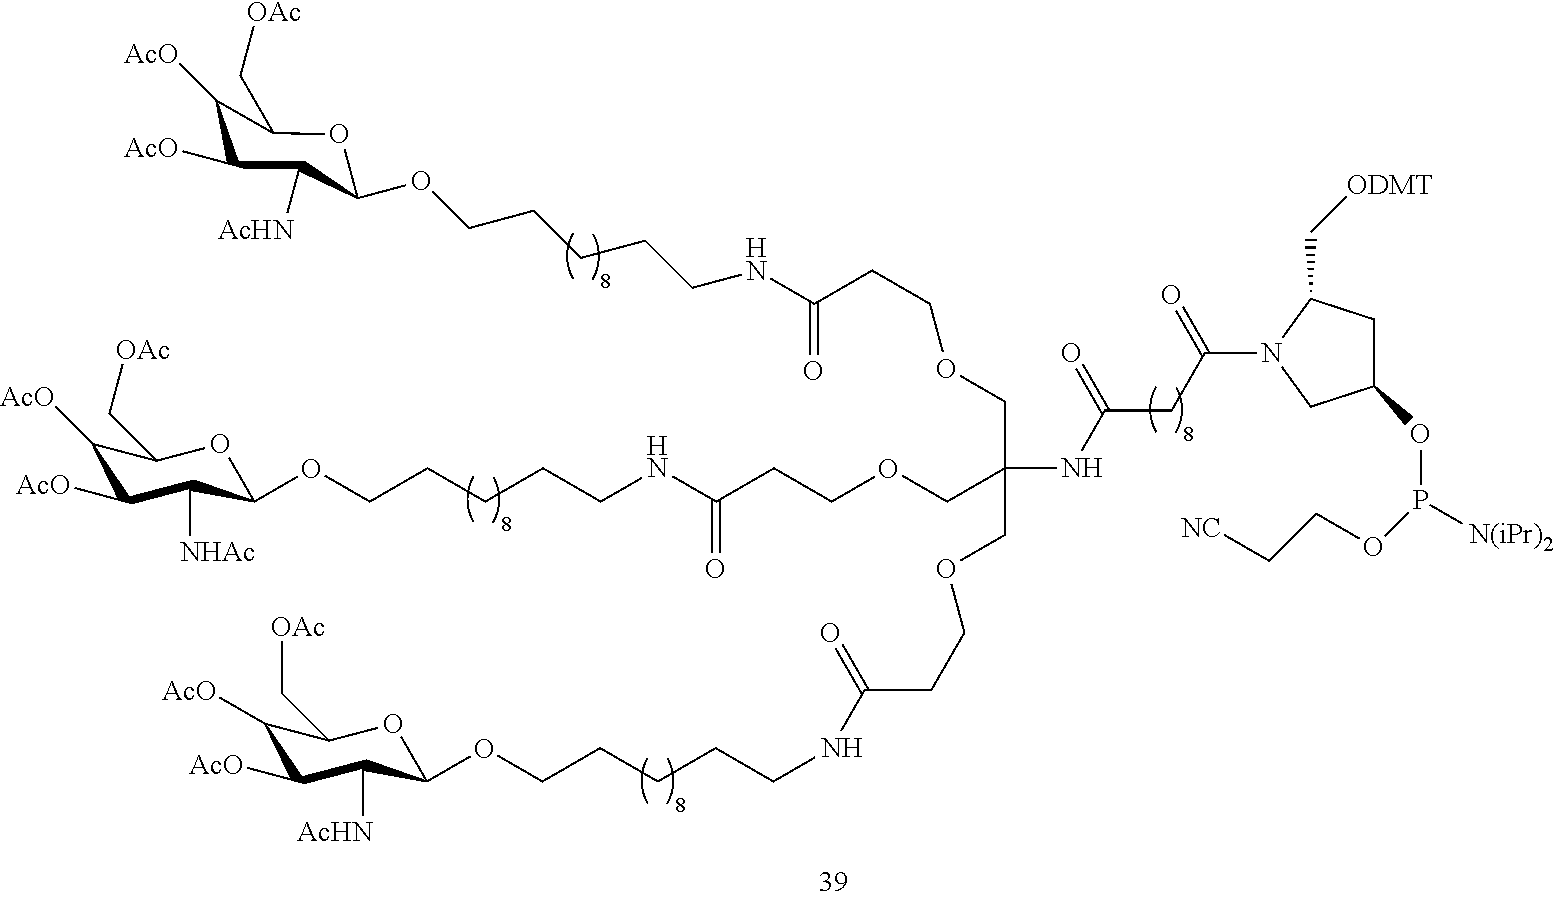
O(CCCCCNC(CCOCC(COCCC(NCCCCCOC1C([AcHN])C([AcO])C([AcO])C(C[OAc])O1)=O)(COCCC(NCCCCCOC1C([NHAc])C([AcO])C([AcO])C(C[OAc])O1)=O)NC(CC(=O)N1C(C[ODMT])CC(OP([N(iPr)2])OCC[NC])C1)=O)=O)C1C([AcHN])C([AcO])C([AcO])C(C[OAc])O1
